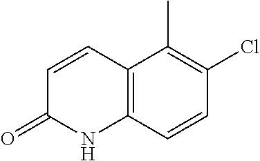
C1=CC(=O)NC2=C1C(C)=C(Cl)C=C2
